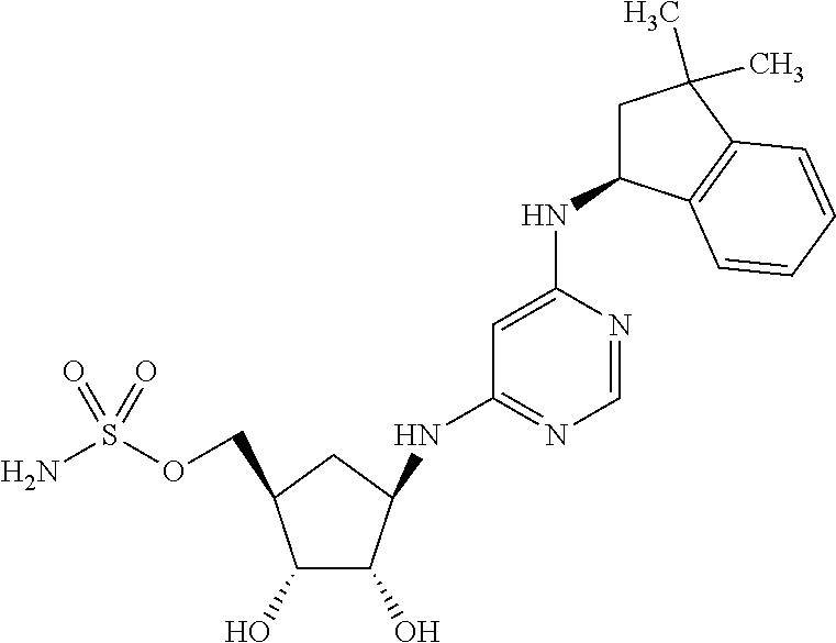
C1(O)C(COS(N)(=O)=O)CC(NC2=NC=NC(NC3CC(C)(C)C4=C3C=CC=C4)=C2)C1O
